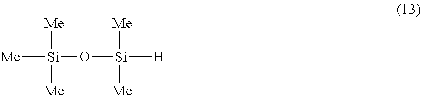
[Me][Si]([Me])([Me])O[Si]([H])([Me])[Me]
